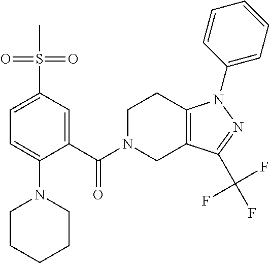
C12=C(CN(C(=O)C3=CC(S(C)(=O)=O)=CC=C3N3CCCCC3)CC1)C(C(F)(F)F)=NN2C1=CC=CC=C1
